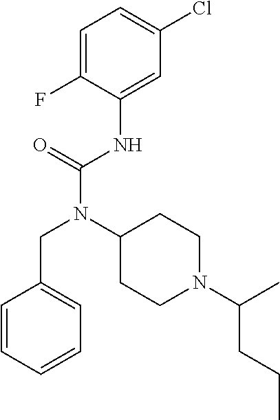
C1=C(F)C(NC(N(C2CCN(C(C)CCC)CC2)CC2=CC=CC=C2)=O)=CC(Cl)=C1
